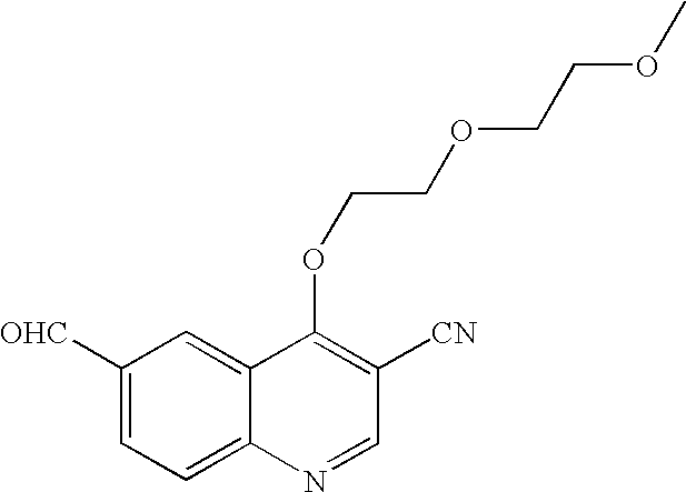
C1([OHC])=CC=C2C(=C1)C(OCCOCCOC)=C([CN])C=N2
